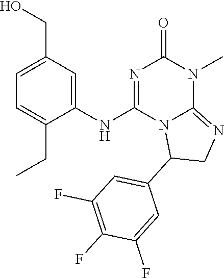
C1=C(CO)C=C(NC2=NC(=O)N(C)C3=NCC(C4=CC(F)=C(F)C(F)=C4)N23)C(CC)=C1
